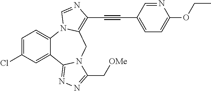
C1=C(Cl)C=C2C(=C1)N1C(=C(C#CC3=CC=C(OCC)N=C3)N=C1)CN1C2=NN=C1C[OMe]
